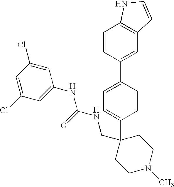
C1=CC(C2=CC3=C(C=C2)NC=C3)=CC=C1C1(CNC(NC2=CC(Cl)=CC(Cl)=C2)=O)CCN(C)CC1
